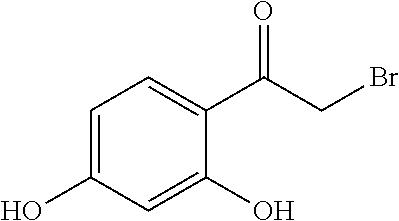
C1=C(O)C=C(O)C(C(CBr)=O)=C1
